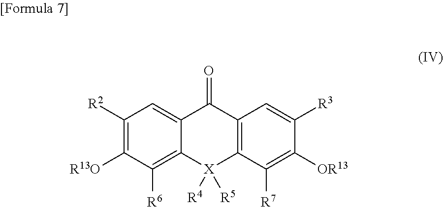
C12=CC([R2])=C([R13O])C([R6])=C1[X]([R4])([R5])C1=C(C2=O)C=C([R3])C([OR13])=C1[R7]
